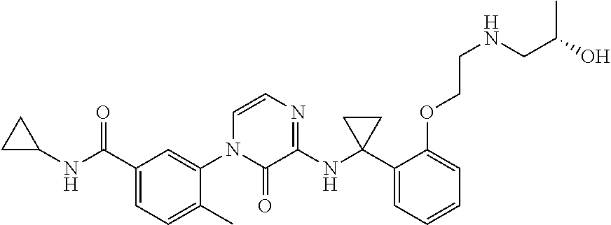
C1(C(NC2CC2)=O)=CC=C(C)C(N2C(=O)C(NC3(C4=CC=CC=C4OCCNCC(O)C)CC3)=NC=C2)=C1
